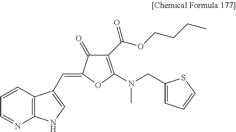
C1(C(OCCCC)=O)=C(N(C)CC2=CC=CS2)OC(=CC2=CNC3=C2C=CC=N3)C1=O
